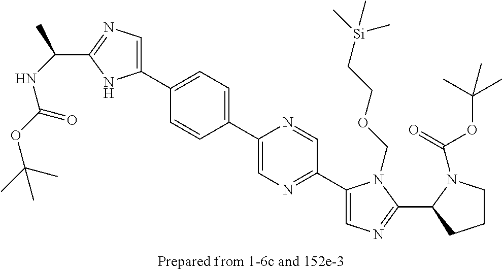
C1(C2=CC=C(C3=CN=C(C(NC(=O)OC(C)(C)C)C)N3)C=C2)=CN=C(C2=CN=C(C3CCCN3C(=O)OC(C)(C)C)N2COCC[Si](C)(C)C)C=N1
